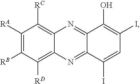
C1([RA])=C([RB])C([RD])=C2C(=C1[RC])N=C1C(=N2)C(I)=CC(I)=C1O
